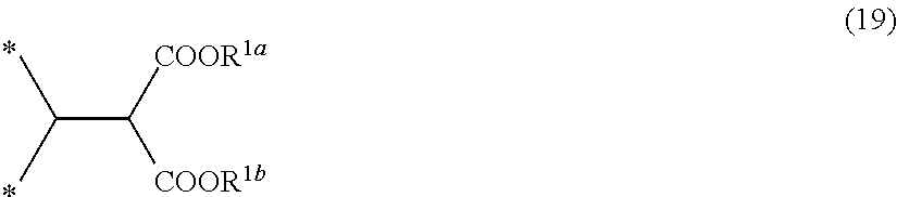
C(C([COOR1a])[COOR1b])(C)C.*.*
